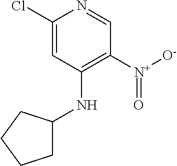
C1(Cl)=CC(NC2CCCC2)=C([N+]([O-])=O)C=N1
